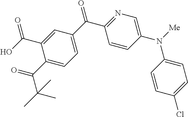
C1(C(=O)C(C)(C)C)=CC=C(C(C2=NC=C(N([Me])C3=CC=C(Cl)C=C3)C=C2)=O)C=C1C(O)=O
